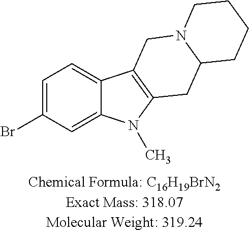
C1(Br)=CC=C2C(=C1)N(C)C1=C2CN2C(C1)CCCC2
